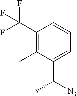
C(C1=C(C)C(C([N3])C)=CC=C1)(F)(F)F
